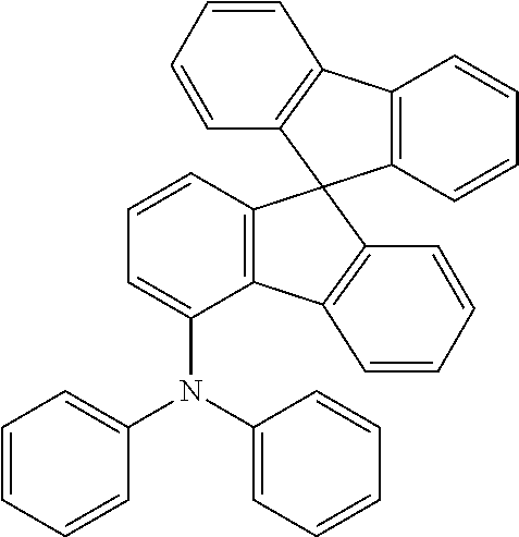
C12=C(C=CC=C1)C1(C3=C2C=CC=C3)C2=C(C(N(C3=CC=CC=C3)C3=CC=CC=C3)=CC=C2)C2=C1C=CC=C2
